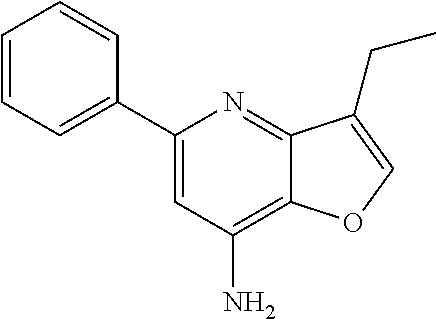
C1=CC=C(C2=CC(N)=C3C(=N2)C(CC)=CO3)C=C1
